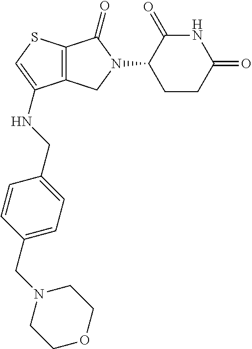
C12=C(CN(C3CCC(=O)NC3=O)C1=O)C(NCC1=CC=C(CN3CCOCC3)C=C1)=CS2
